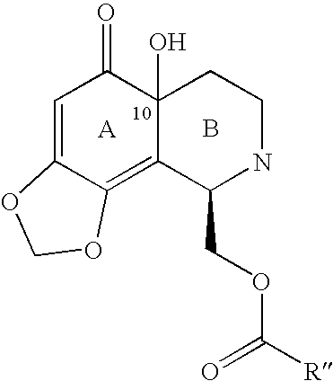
C1=C2C(=C3C(O)(C1=O)CCNC3COC([R])=O)OCO2.B
